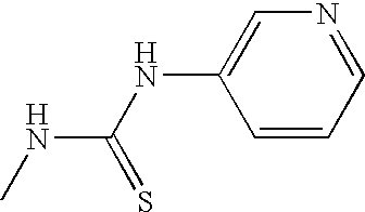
CNC(NC1=CN=CC=C1)=S
